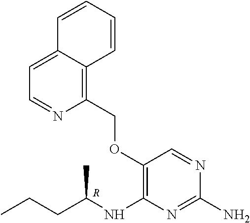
C1(COC2=C(NC(CCC)C)N=C(N)N=C2)=C2C(=CC=N1)C=CC=C2.[R]
